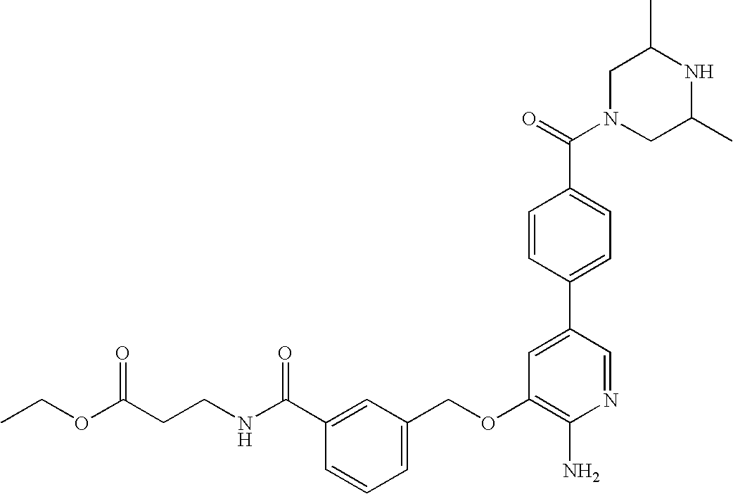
C1N(C(=O)C2=CC=C(C3=CC(OCC4=CC=CC(C(NCCC(OCC)=O)=O)=C4)=C(N)N=C3)C=C2)CC(C)NC1C
